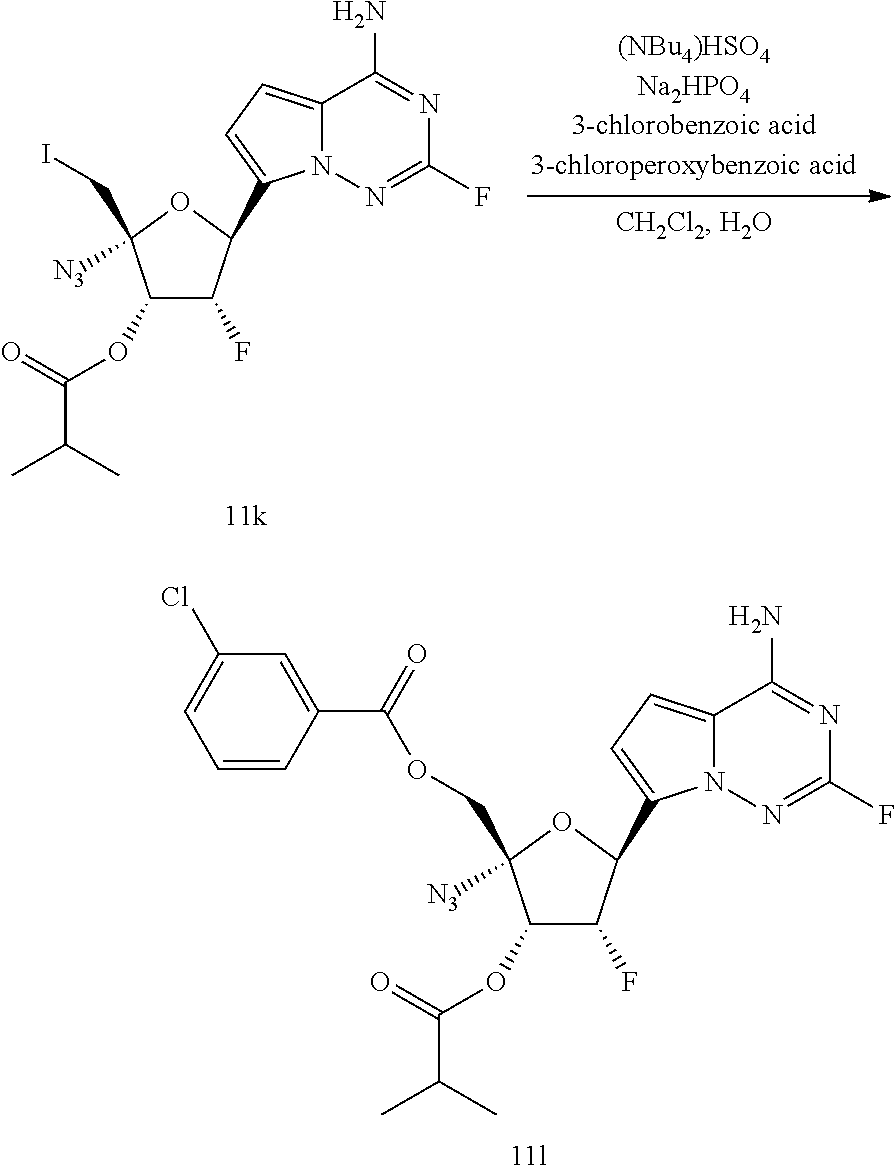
[(NBu4)HSO4Na2HPO43-chlorobenzoic acid3-chloroperoxybenzoic acid].C12=CC=C(C3C(F)C(OC(C(C)C)=O)C(CI)([N3])O3)N1N=C(F)N=C2N.C12=CC=C(C3C(F)C(OC(C(C)C)=O)C(COC(=O)C4=CC(Cl)=CC=C4)([N3])O3)N1N=C(F)N=C2N
